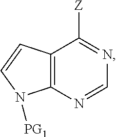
C12=C(N=CN=C1[Z])N([PG1])C=C2
